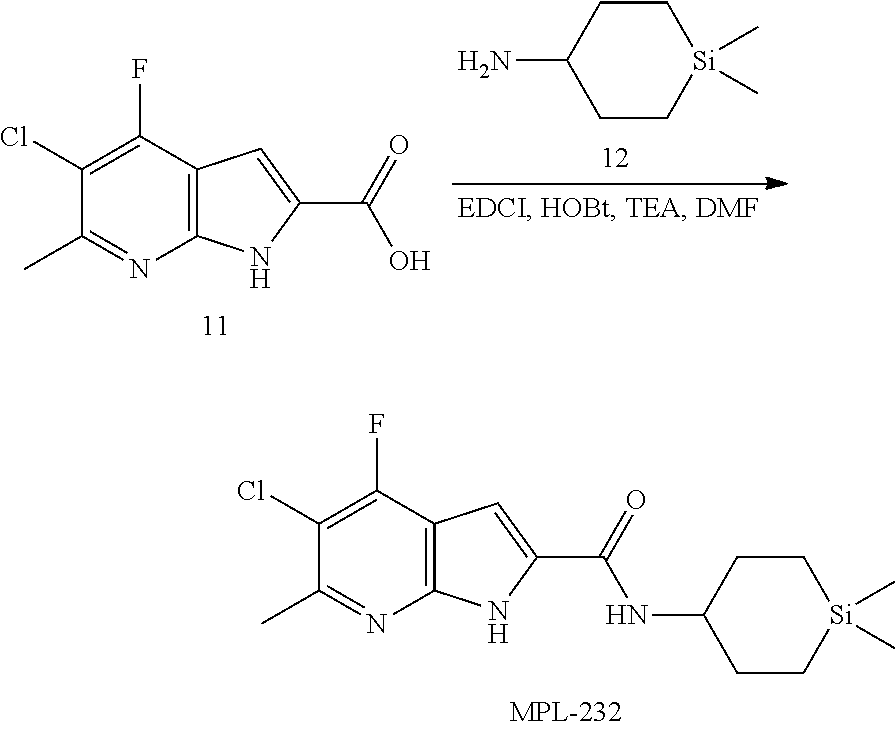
C1C[Si](C)(C)CCC1N.C12=C(C(F)=C(Cl)C(C)=N1)C=C(C(O)=O)N2.C12=C(C(F)=C(Cl)C(C)=N1)C=C(C(=O)NC1CC[Si](C)(C)CC1)N2
